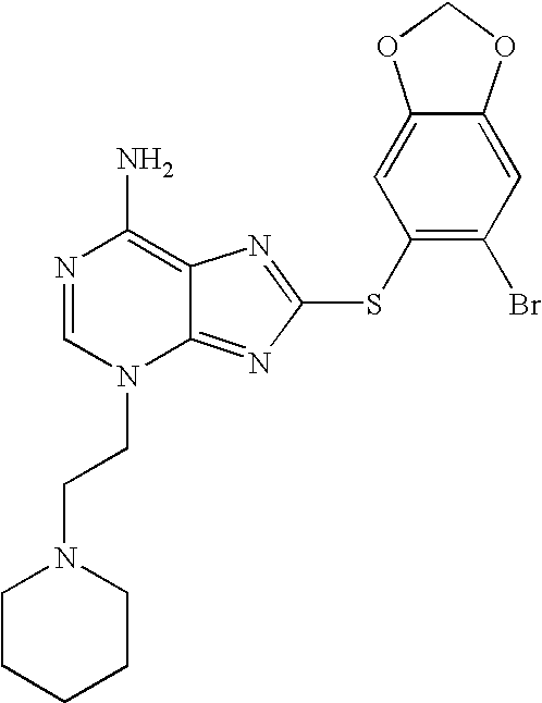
N1=CN(CCN2CCCCC2)C2=NC(SC3=C(Br)C=C4C(=C3)OCO4)=NC2=C1N
